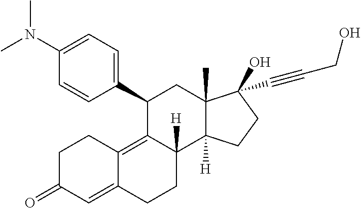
CN(C1=CC=C(C2C3=C4C(=CC(=O)CC4)CCC3([H])C3([H])C(C)(C2)C(O)(C#CCO)CC3)C=C1)C
